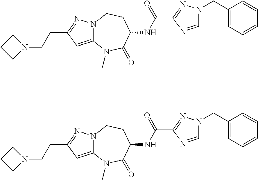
N12C(=CC(CCN3CCC3)=N1)N(C)C(=O)C(NC(C1=NN(CC3=CC=CC=C3)C=N1)=O)CC2.N12C(=CC(CCN3CCC3)=N1)N(C)C(=O)C(NC(C1=NN(CC3=CC=CC=C3)C=N1)=O)CC2
